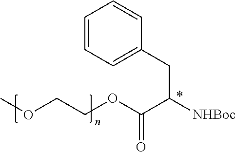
COCCOC(C([NHBoc])CC1=CC=CC=C1)=O
